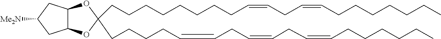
C12C(OC(CCCCCCCCC=CCC=CCCCCCCC)(CCCCC=CCC=CCC=CCCCCCC)O1)CC([Me2N])C2
